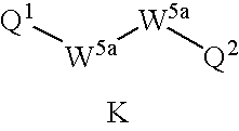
[W5a]([W5a][Q2])[Q1].[K]
